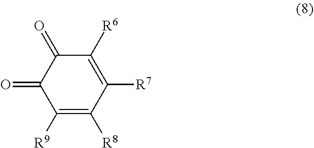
C1([R9])=C([R8])C([R7])=C([R6])C(=O)C1=O
